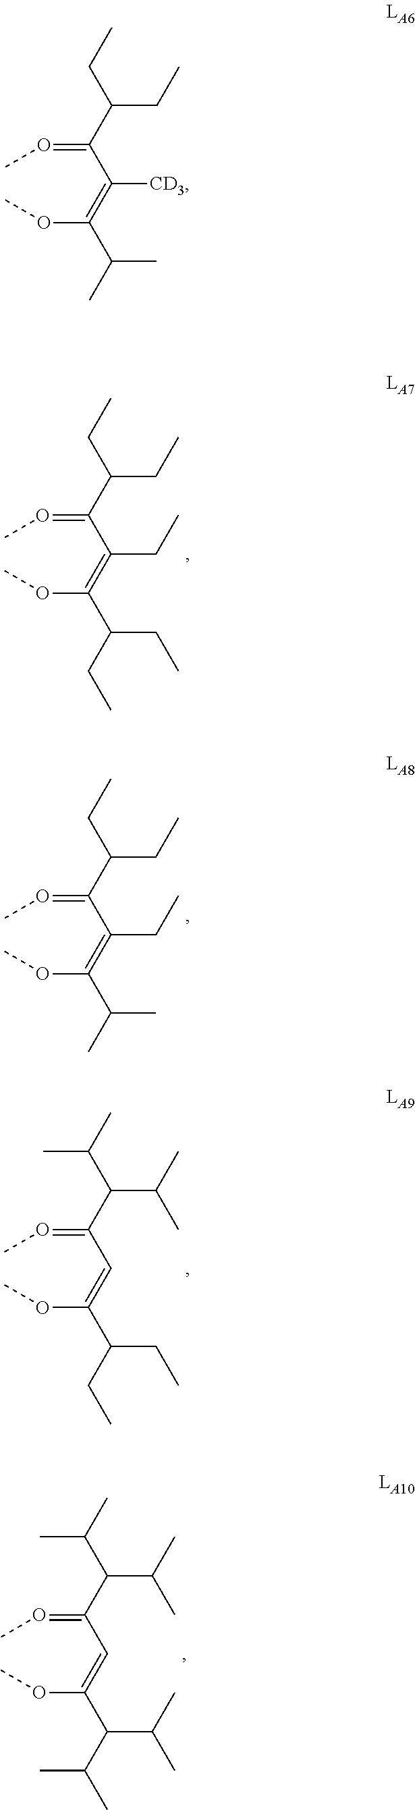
C(=OC)(C(=C(OC)C(C)C)[CD3])C(CC)CC.C(=OC)(C(=C(OC)C(CC)CC)CC)C(CC)CC.C(=OC)(C(=C(OC)C(C)C)CC)C(CC)CC.C(=OC)(C=C(OC)C(CC)CC)C(C(C)C)C(C)C.C(=OC)(C=C(OC)C(C(C)C)C(C)C)C(C(C)C)C(C)C
